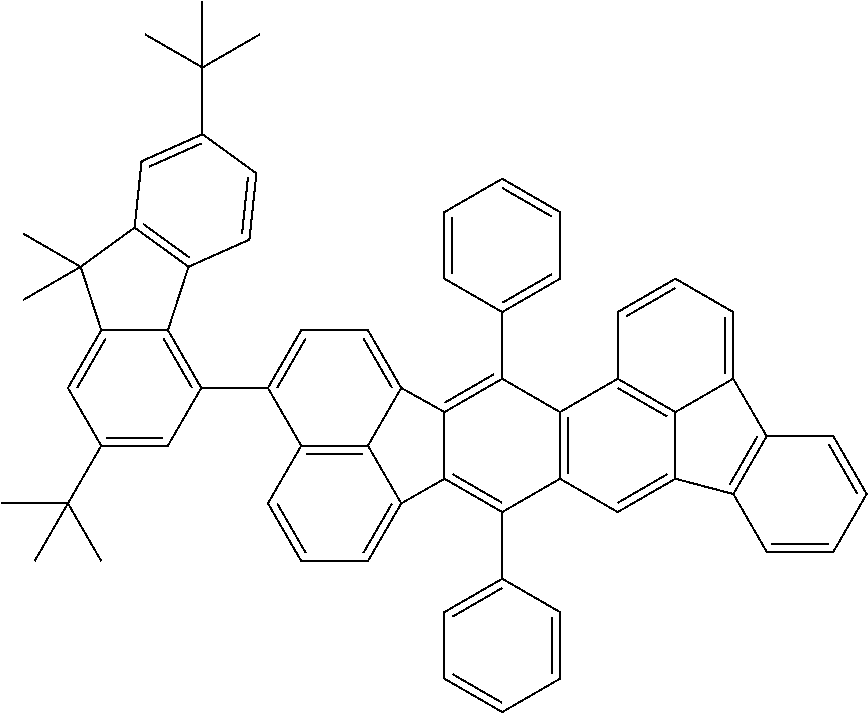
C12=C3C=CC=C1C1=C(C4=CC=CC=C4)C4=C(C(C5=CC=CC=C5)=C1C2=CC=C3C1=C2C(=CC(C(C)(C)C)=C1)C(C)(C)C1=C2C=CC(C(C)(C)C)=C1)C1=C2C(=C4)C3=C(C2=CC=C1)C=CC=C3
